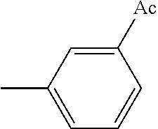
C1([Ac])=CC(C)=CC=C1
